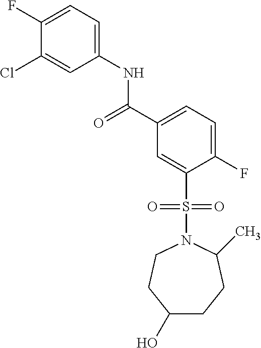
C1(F)=CC=C(NC(=O)C2=CC=C(F)C(S(=O)(=O)N3CCC(O)CCC3C)=C2)C=C1Cl
